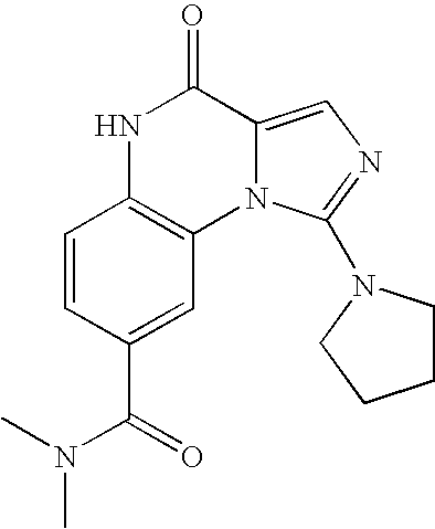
N1C2=C(N3C(=CN=C3N3CCCC3)C1=O)C=C(C(=O)N(C)C)C=C2
